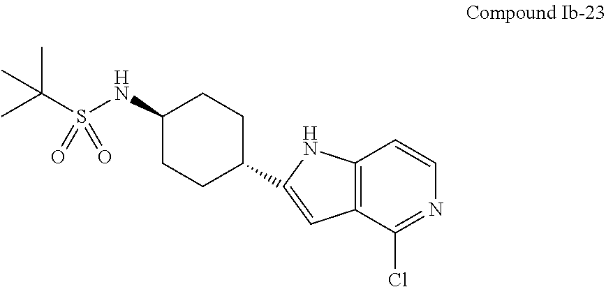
C1(NS(C(C)(C)C)(=O)=O)CCC(C2=CC3=C(C=CN=C3Cl)N2)CC1
